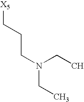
C([X5])CCN(CC)CC
